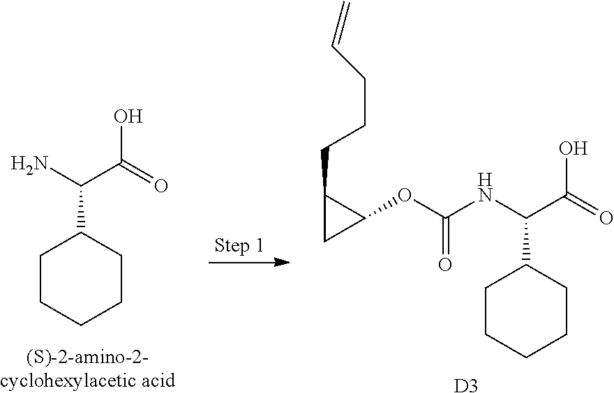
C1(C(N)C(=O)O)CCCCC1.[D3].C1(C(NC(OC2C(CCCC=C)C2)=O)C(=O)O)CCCCC1
